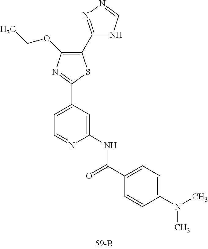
C1(C2=NN=CN2)=C(OCC)N=C(C2=CC=NC(NC(C3=CC=C(N(C)C)C=C3)=O)=C2)S1
